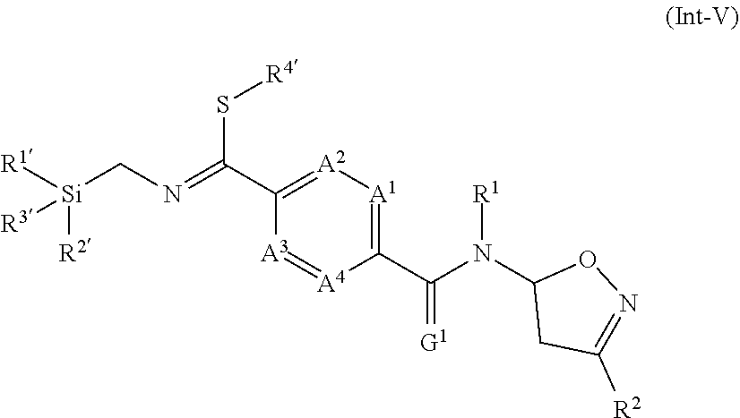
C1(C(=NC[Si]([R1])([R2])[R3])S[R4])=[A2][A1]=C(C(=[G1])N([R1])C2CC([R2])=NO2)[A4]=[A3]1
